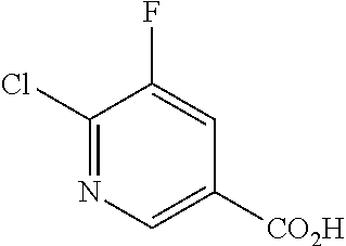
C1(Cl)=NC=C([CO2H])C=C1F
